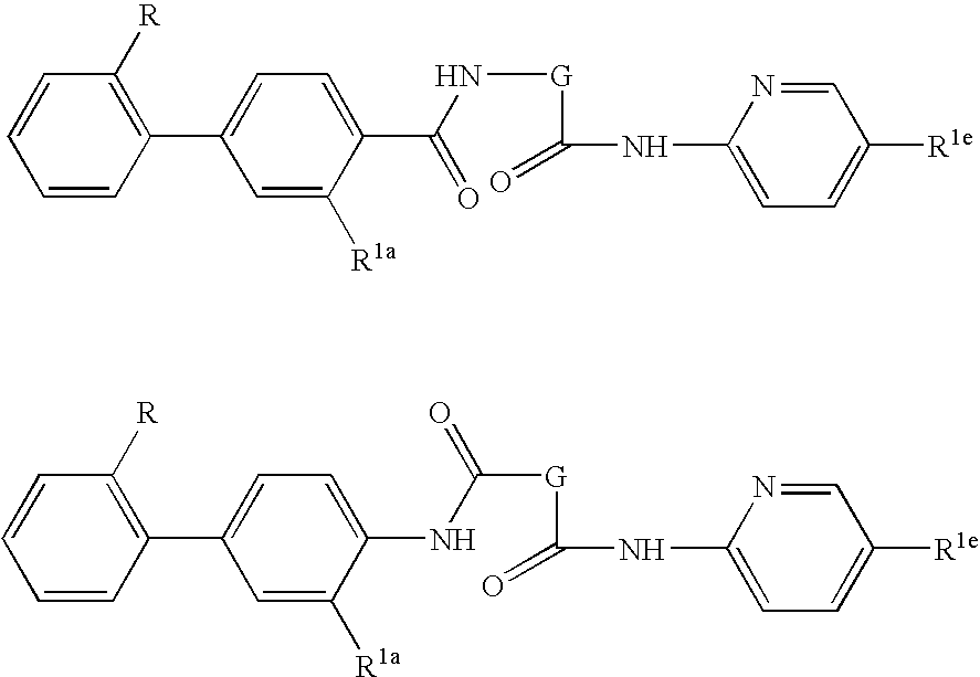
C1=CC(C2=CC=C(C(N[G]C(=O)NC3=CC=C([R1e])C=N3)=O)C([R1a])=C2)=C([R])C=C1.C1=CC(C2=CC=C(NC([G]C(=O)NC3=CC=C([R1e])C=N3)=O)C([R1a])=C2)=C([R])C=C1
